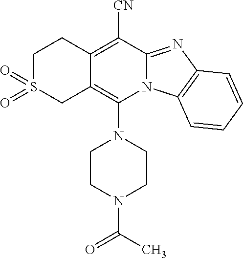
C1S(=O)(=O)CC2=C(N3CCN(C(C)=O)CC3)N3C(=NC4=C3C=CC=C4)C([CN])=C2C1
